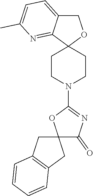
C12(CCN(C3=NC(=O)C4(O3)CC3=C(C4)C=CC=C3)CC1)OCC1=CC=C(C)N=C21
